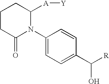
C1(N2C([A][Y])CCCC2=O)=CC=C(C([R])O)C=C1
